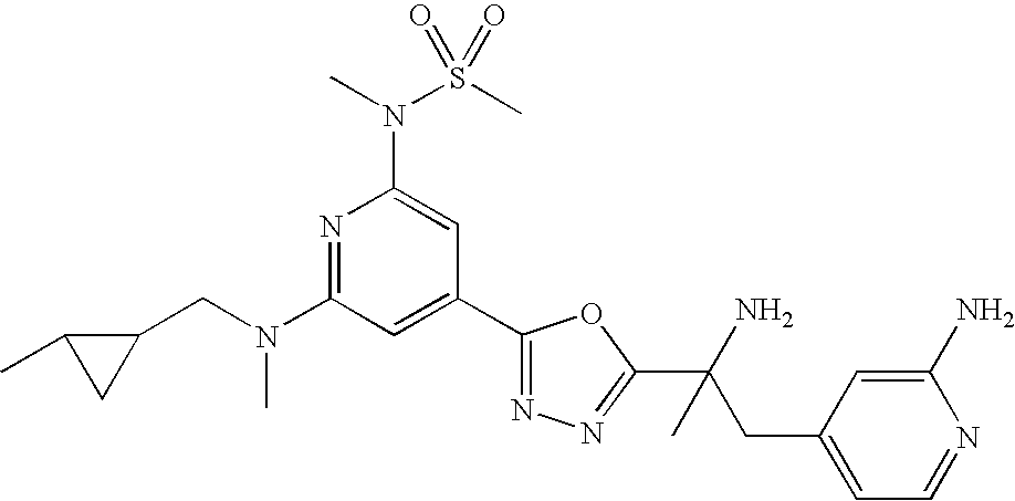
N1=C(N(CC2C(C)C2)C)C=C(C2=NN=C(C(N)(CC3=CC=NC(N)=C3)C)O2)C=C1N(S(C)(=O)=O)C
